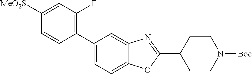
C1([MeO2S])=CC(F)=C(C2=CC=C3C(=C2)N=C(C2CCN([Boc])CC2)O3)C=C1
